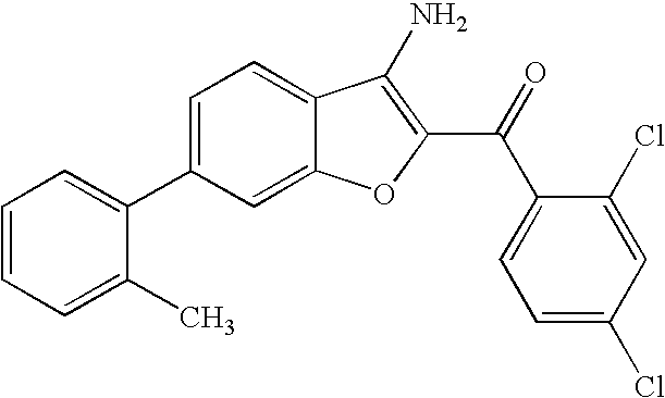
C1=CC=C(C)C(C2=CC=C3C(=C2)OC(C(C2=CC=C(Cl)C=C2Cl)=O)=C3N)=C1
